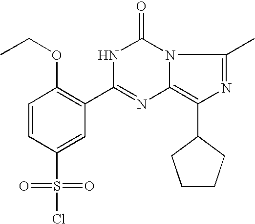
C1=CC(S(Cl)(=O)=O)=CC(C2=NC3=C(C4CCCC4)N=C(C)N3C(=O)N2)=C1OCC
